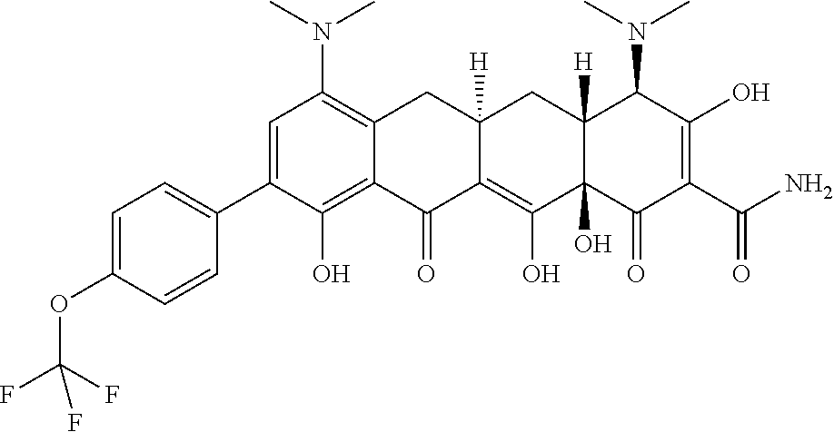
C1=C(C2=CC=C(OC(F)(F)F)C=C2)C(O)=C2C(=C1N(C)C)CC1([H])C(=C(O)C3(O)C([H])(C1)C(N(C)C)C(O)=C(C(N)=O)C3=O)C2=O
